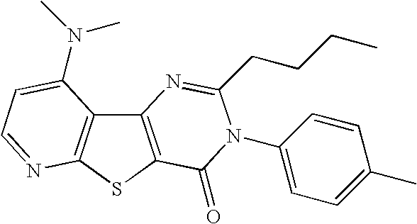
C12=C(SC3=C1C(N(C)C)=CC=N3)C(=O)N(C1=CC=C(C)C=C1)C(CCCC)=N2
